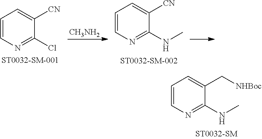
C1=CN=C(Cl)C([CN])=C1.[CH3NH2].C1=CN=C(NC)C([CN])=C1.C1=CN=C(NC)C(C[NHBoc])=C1
